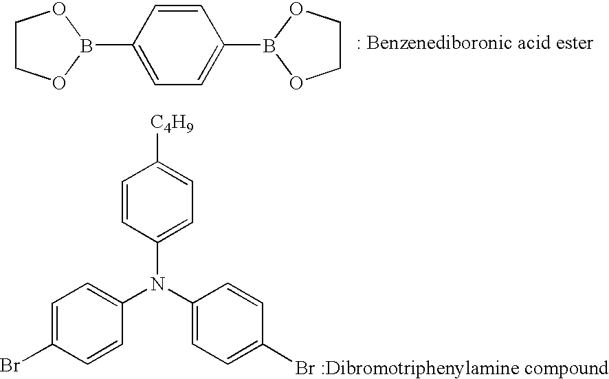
C1=CC(B2OCCO2)=CC=C1B1OCCO1.C1=C(Br)C=CC(N(C2=CC=C([Br :Dibromotriphenylamine compound])C=C2)C2=CC=C([C4H9])C=C2)=C1
